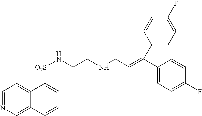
C1=NC=C2C(=C1)C([O2S]NCCNCC=C(C1=CC=C(F)C=C1)C1=CC=C(F)C=C1)=CC=C2
